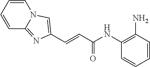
C1=CC=CC(NC(C=CC2=CN3C=CC=CC3=N2)=O)=C1N
